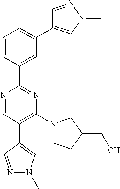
N1=CC(C2=CN(C)N=C2)=C(N2CCC(CO)C2)N=C1C1=CC(C2=CN(C)N=C2)=CC=C1
